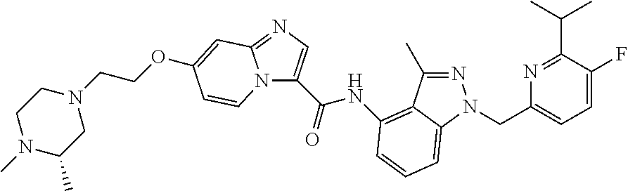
N1=C(C)C2=C(NC(C3=CN=C4N3C=CC(OCCN3CCN(C)C(C)C3)=C4)=O)C=CC=C2N1CC1=CC=C(F)C(C(C)C)=N1
